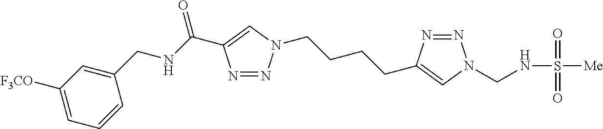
N1=NN(CCCCC2=CN(CNS([Me])(=O)=O)N=N2)C=C1C(NCC1=CC([F3CO])=CC=C1)=O
